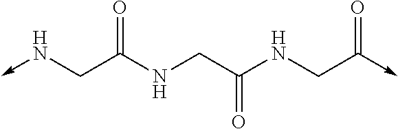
N(->C)CC(NCC(NCC(->C)=O)=O)=O
